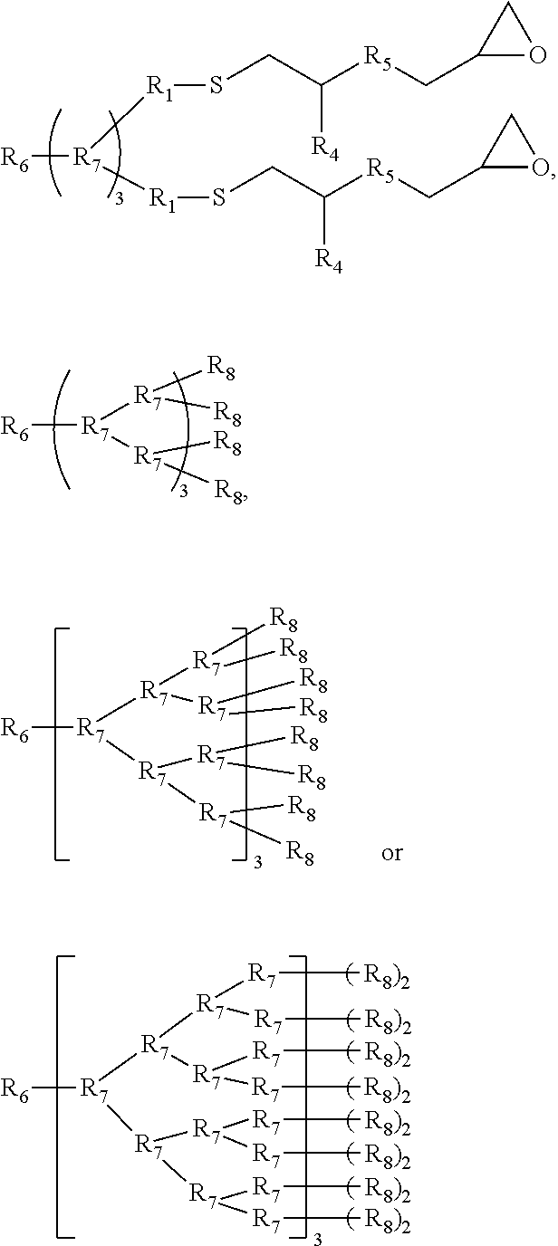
[R6][R7]([R7]([R8])[R8])[R7]([R8])[R8].[R6][R7]([R1]SCC([R5]CC1OC1)[R4])[R1]SCC([R5]CC1OC1)[R4].[R6][R7]([R7]([R7]([R8])[R8])[R7]([R8])[R8])[R7]([R7]([R8])[R8])[R7]([R8])[R8].[R6][R7]([R7]([R7]([R7][R8)2])[R7][R8)2])[R7]([R7][R8)2])[R7][R8)2])[R7]([R7]([R7][R8)2])[R7][R8)2])[R7]([R7][R8)2])[R7][R8)2]
